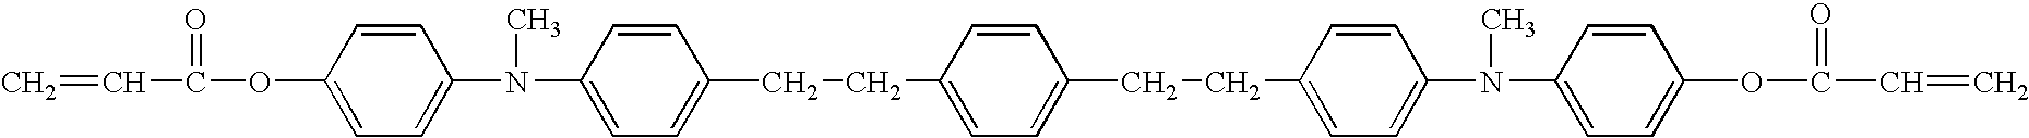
C=CC(=O)OC1=CC=C(N(C)C2=CC=C(CCC3=CC=C(CCC4=CC=C(N(C)C5=CC=C(OC(=O)C=C)C=C5)C=C4)C=C3)C=C2)C=C1
